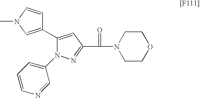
N1=C(C(=O)N2CCOCC2)C=C(C2=CN(C)C=C2)N1C1=CC=CN=C1
